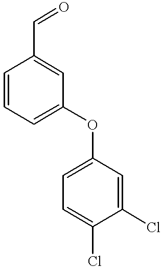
C1=CC=C(OC2=CC=C(Cl)C(Cl)=C2)C=C1C=O
